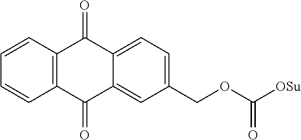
C1=CC2=C(C=C1)C(=O)C1=CC(COC([OSu])=O)=CC=C1C2=O
